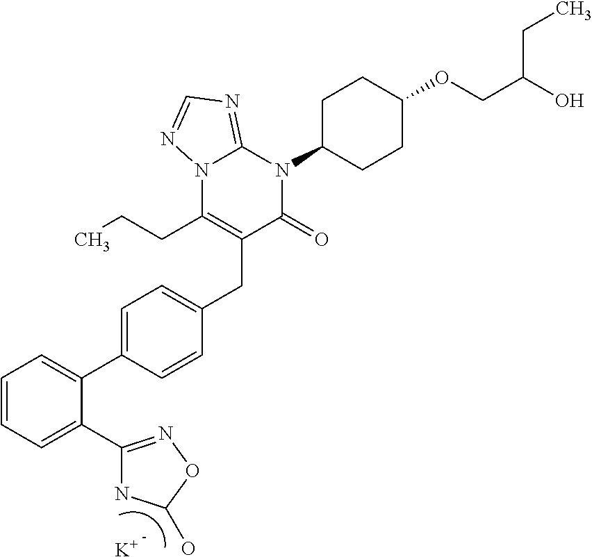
C1=CC=C(C2=NOC(O)N2)C(C2=CC=C(CC3=C(CCC)N4C(=NC=N4)N(C4CCC(OCC(O)CC)CC4)C3=O)C=C2)=C1.[K]
